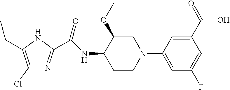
C1(Cl)=C(CC)NC(C(NC2C(OC)CN(C3=CC(F)=CC(C(=O)O)=C3)CC2)=O)=N1
